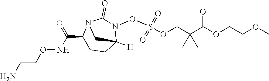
C1(C(NOCCN)=O)CCC2([H])N(OS(OCC(C(=O)OCCOC)(C)C)(=O)=O)C(=O)N1C2
